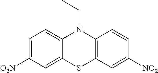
C1=C([O2N])C=C2C(=C1)N(CC)C1=C(S2)C=C([NO2])C=C1
